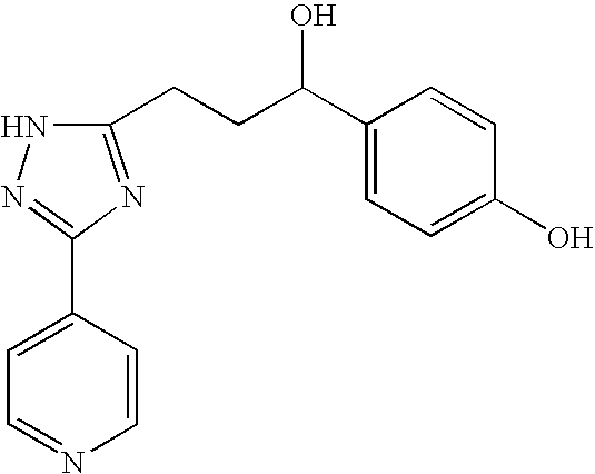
C1=CC(C2=NNC(CCC(C3=CC=C(O)C=C3)O)=N2)=CC=N1
